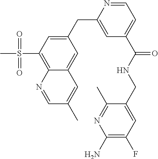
C1(CC2=CC(C(NCC3=CC(F)=C(N)N=C3C)=O)=CC=N2)=CC(S(C)(=O)=O)=C2C(=C1)C=C(C)C=N2
